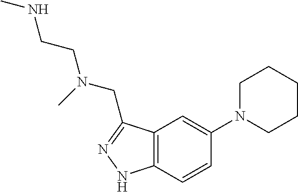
C12=C(C=CC(N3CCCCC3)=C1)NN=C2CN(CCNC)C
